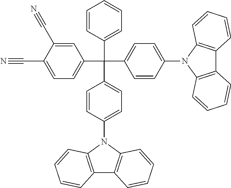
C1=CC(N2C3=C(C4=C2C=CC=C4)C=CC=C3)=CC=C1C(C1=CC=C(C#N)C(C#N)=C1)(C1=CC=CC=C1)C1=CC=C(N2C3=C(C4=C2C=CC=C4)C=CC=C3)C=C1
